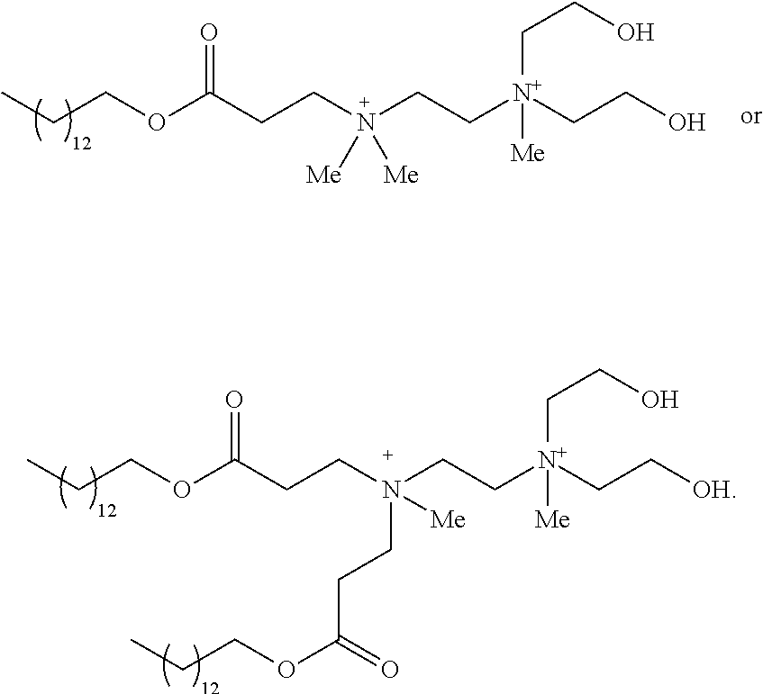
CCCOC(CCN(CC[N+](CC[OH])(CCO)[Me])(CCC(OCCC)=O)[Me])=O.CCCOC(CCN(CC[N+](CCO)([Me])CCO)([Me])[Me])=O
